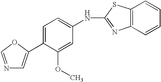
C1=C(C2=CN=CO2)C(OC)=CC(NC2=NC3=C(S2)C=CC=C3)=C1
